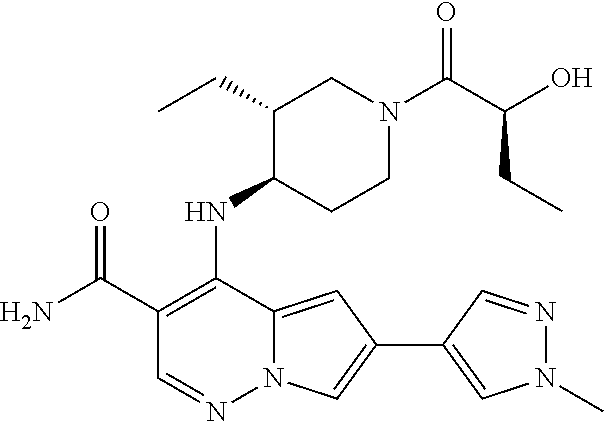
C1(C(N)=O)=C(NC2C(CC)CN(C(C(O)CC)=O)CC2)C2=CC(C3=CN(C)N=C3)=CN2N=C1
